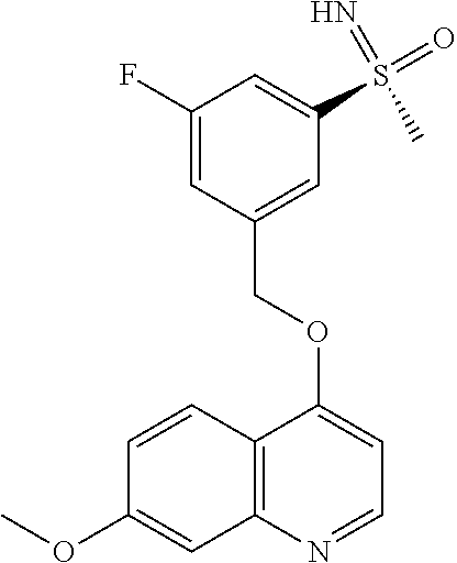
C12=C(N=CC=C1OCC1=CC(S(=O)(=N)C)=CC(F)=C1)C=C(OC)C=C2
